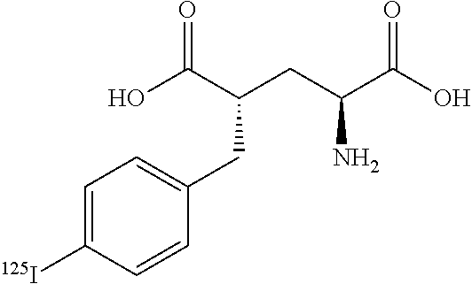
C(CC(C(O)=O)N)(C(O)=O)CC1=CC=C([125I])C=C1
